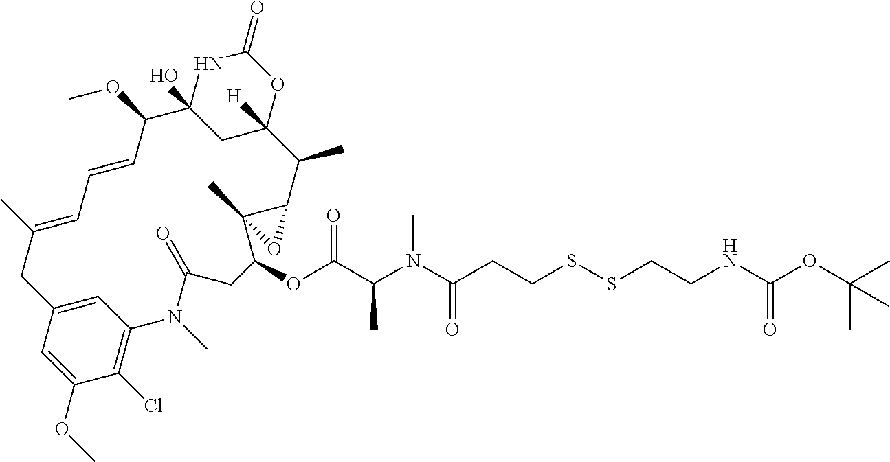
C1(OC)=CC2=CC(=C1Cl)N(C)C(=O)CC(OC(C(N(C(CCSSCCNC(OC(C)(C)C)=O)=O)C)C)=O)C1(C)C(C(C)C3([H])CC(O)(C(OC)C=CC=C(C)C2)NC(=O)O3)O1
